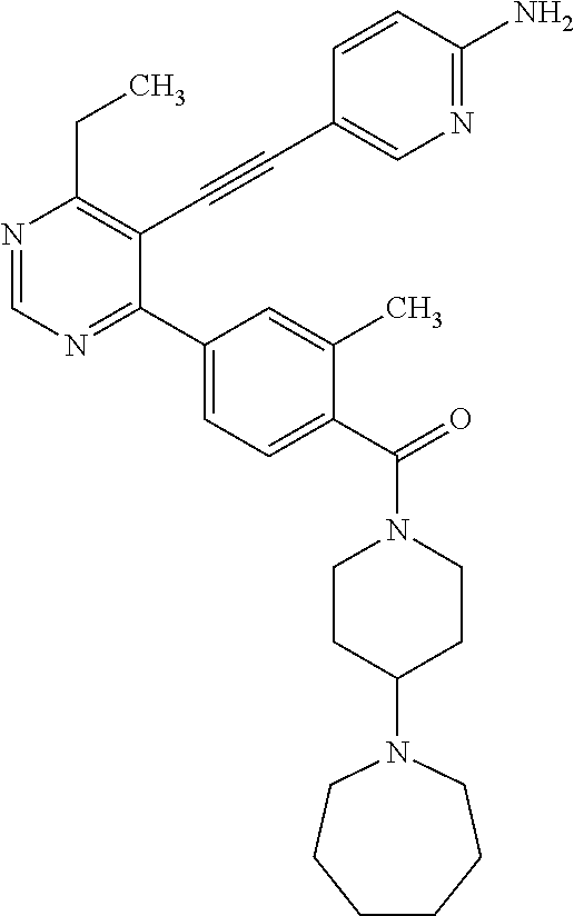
N1=CN=C(C2=CC=C(C(=O)N3CCC(N4CCCCCC4)CC3)C(C)=C2)C(C#CC2=CN=C(N)C=C2)=C1CC
